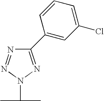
C1(C2=CC(Cl)=CC=C2)=NN(C(C)C)N=N1
